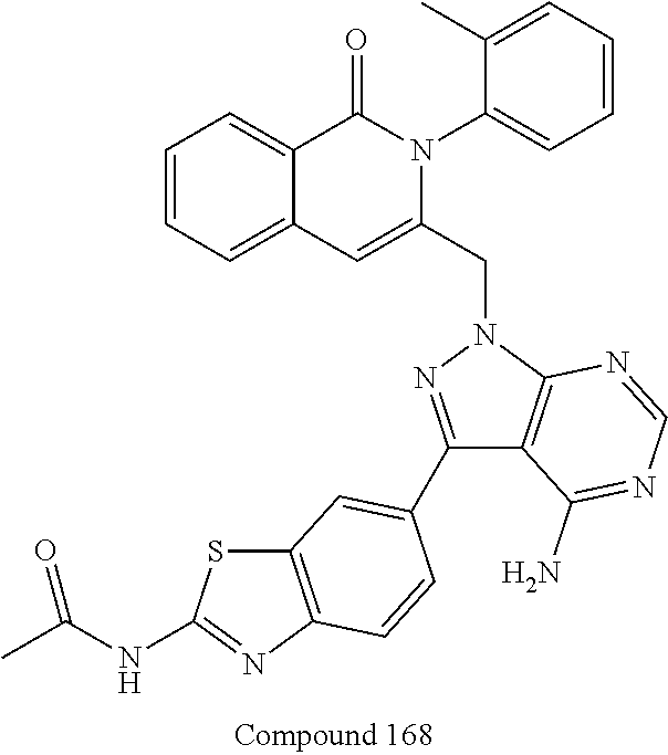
C12=CC=CC=C1C(=O)N(C1=CC=CC=C1C)C(CN1N=C(C3=CC4=C(N=C(NC(C)=O)S4)C=C3)C3=C1N=CN=C3N)=C2
